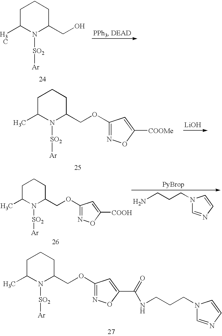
C1C(C)N([SO2][Ar])C(CO)CC1.C1C(C)N([SO2][Ar])C(COC2=NOC([COOMe])=C2)CC1.[LiOH].C1C(C)N([SO2][Ar])C(COC2=NOC([COOH])=C2)CC1.NCCCN1C=NC=C1.C1C(C)N([SO2][Ar])C(COC2=NOC(C(NCCCN3C=NC=C3)=O)=C2)CC1
